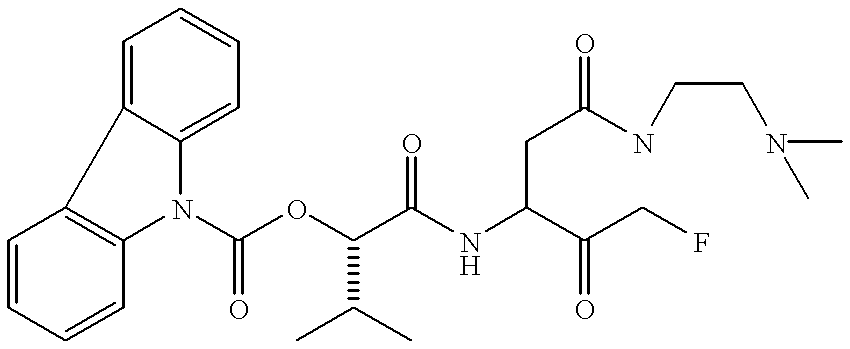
C1=CC=CC2=C1C1=CC=CC=C1N2C(OC(C(NC(C(CF)=O)CC(NCCN(C)C)=O)=O)C(C)C)=O
